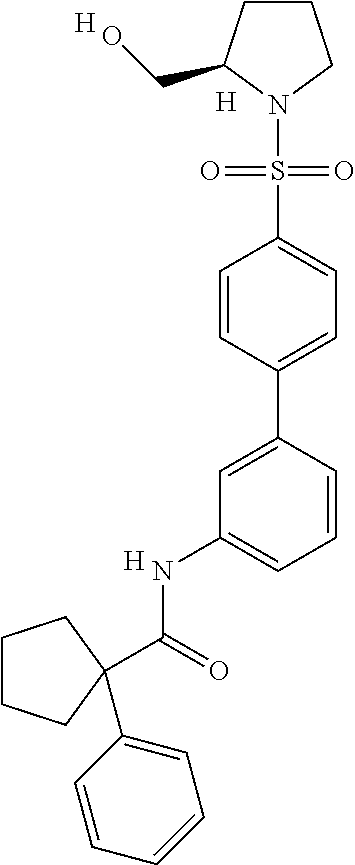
C1=CC(C2=CC(NC(=O)C3(C4=CC=CC=C4)CCCC3)=CC=C2)=CC=C1S(=O)(=O)N1CCCC1CO.[H].[H].[H]
